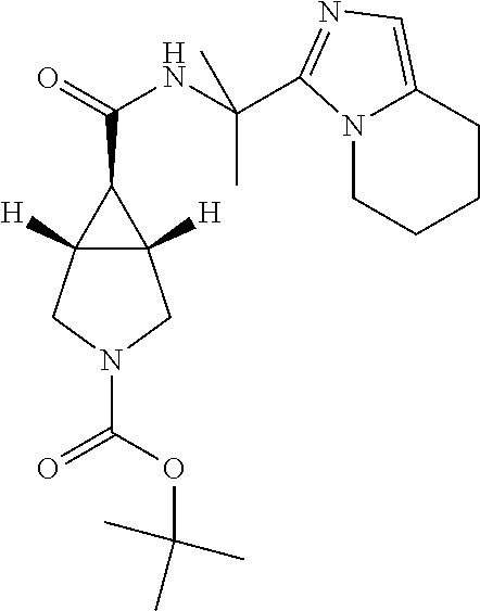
N12CCCCC1=CN=C2C(NC(=O)C1C2([H])C1([H])CN(C(OC(C)(C)C)=O)C2)(C)C
